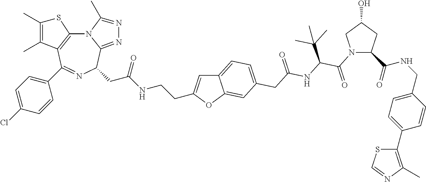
N12C3=C(C(C4=CC=C(Cl)C=C4)=NC(CC(NCCC4=CC5=CC=C(CC(NC(C(N6C(C(=O)NCC7=CC=C(C8=C(C)N=CS8)C=C7)CC(O)C6)=O)C(C)(C)C)=O)C=C5O4)=O)C1=NN=C2C)C(C)=C(C)S3
